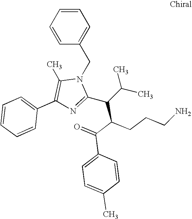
C1=CC=CC(CN2C(C)=C(C3=CC=CC=C3)N=C2C(C(C(=O)C2=CC=C(C)C=C2)CCCN)C(C)C)=C1
